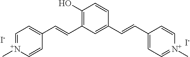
C1(O)=C(C=CC2=CC=[N+](C)C=C2)C=C(C=CC2=CC=[N+](C)C=C2)C=C1.[I-].[I-]
